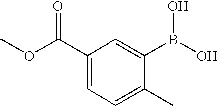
C1(C(OC)=O)=CC=C(C)C(B(O)O)=C1
